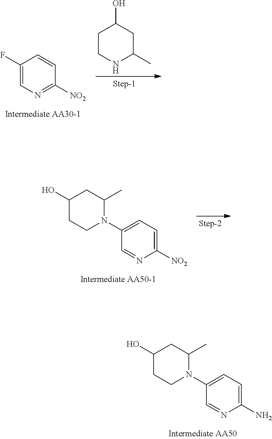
C1(N2C(C)CC(O)CC2)=CC=C([NO2])N=C1.C1([NO2])=NC=C(F)C=C1.C1CNC(C)CC1O.C1(N2C(C)CC(O)CC2)=CC=C(N)N=C1
